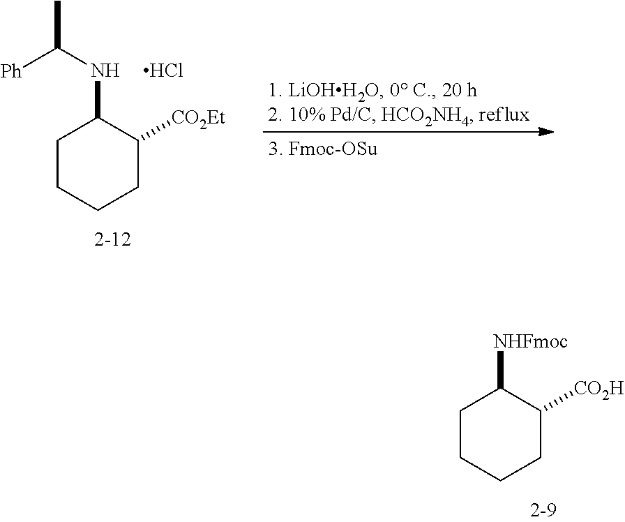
C1CCCC([CO2Et])C1NC(C)[Ph].Cl.C1CCCC([CO2H])C1[NHFmoc]
